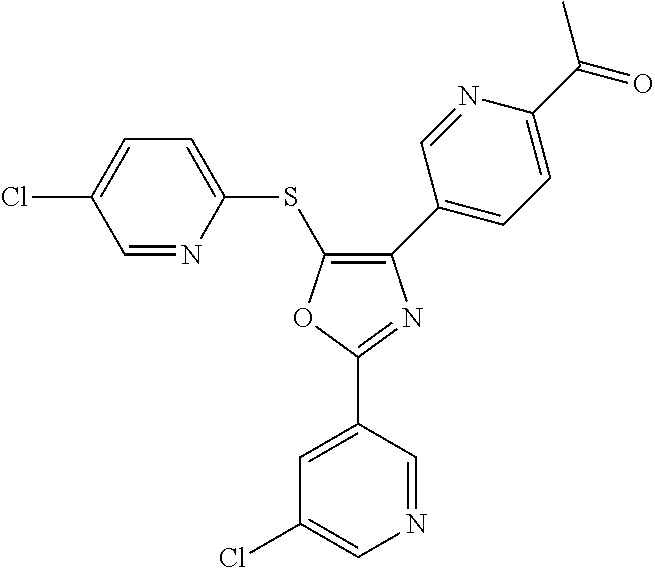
C1(C2=CC=C(C(C)=O)N=C2)=C(SC2=CC=C(Cl)C=N2)OC(C2=CC(Cl)=CN=C2)=N1
